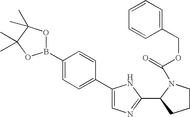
C1(C2=CC=C(B3OC(C)(C)C(C)(C)O3)C=C2)=CN=C(C2N(C(=O)OCC3=CC=CC=C3)CCC2)N1
